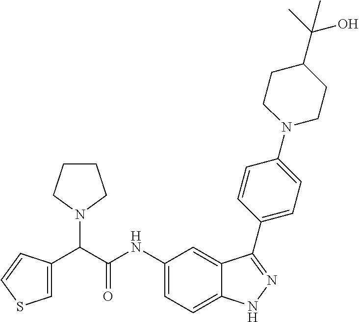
C1=C(C(C(NC2=CC=C3C(=C2)C(C2=CC=C(N4CCC(C(C)(O)C)CC4)C=C2)=NN3)=O)N2CCCC2)C=CS1
